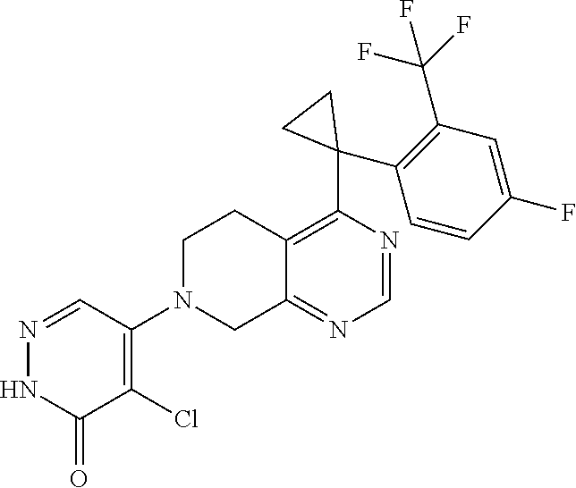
C12=C(C3(C4=C(C(F)(F)F)C=C(F)C=C4)CC3)N=CN=C1CN(C1=C(Cl)C(=O)NN=C1)CC2
